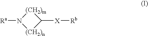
[(CH2)m]1N([Ra])[(CH2)n]C1[X][Rb]
